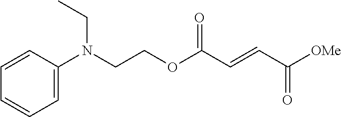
[OMe]C(C=CC(OCCN(C1=CC=CC=C1)CC)=O)=O
